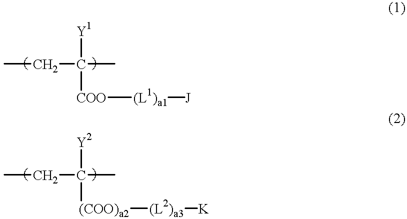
CCC([Y1])(C)[COO][(L1)a1][J].CCC([Y2])(C)[(COO)a2][(L2)a3][K]
